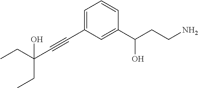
C1=CC(C(CCN)O)=CC(C#CC(CC)(CC)O)=C1
